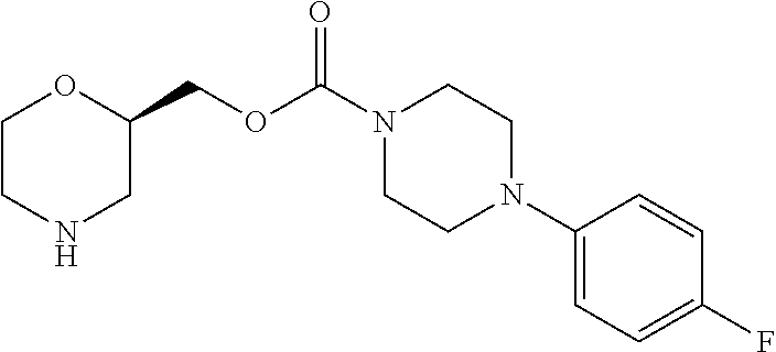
C1CNCC(COC(N2CCN(C3=CC=C(F)C=C3)CC2)=O)O1
